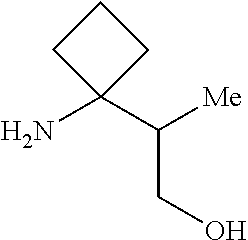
C1(N)(C(CO)[Me])CCC1
